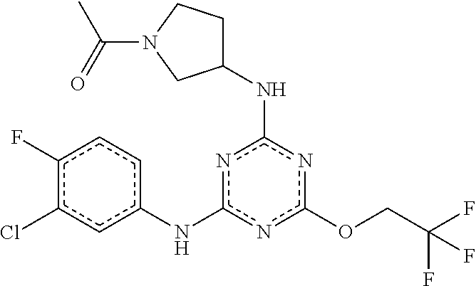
n1c(Nc2cc(Cl)c(F)cc2)nc(NC2CCN(C(C)=O)C2)nc1OCC(F)(F)F
